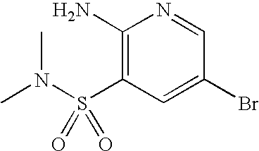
CN(S(C1=C(N)N=CC(Br)=C1)(=O)=O)C
